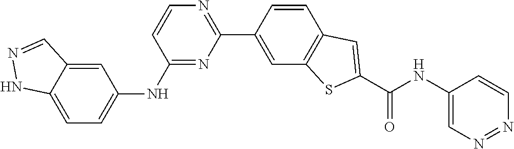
C1=C2C(=CC(NC3=NC(C4=CC5=C(C=C4)C=C(C(NC4=CN=NC=C4)=O)S5)=NC=C3)=C1)C=NN2
